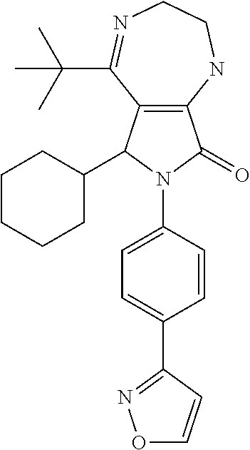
C12=C(C(C(C)(C)C)=NCCN1)C(C1CCCCC1)N(C1=CC=C(C3=NOC=C3)C=C1)C2=O
